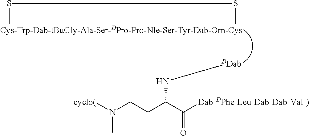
S(C)SC.N(C(CCN([cyclo(])C)C([Dab-DPhe-Leu-Dab-Dab-Val-)])=O)[DDab]
